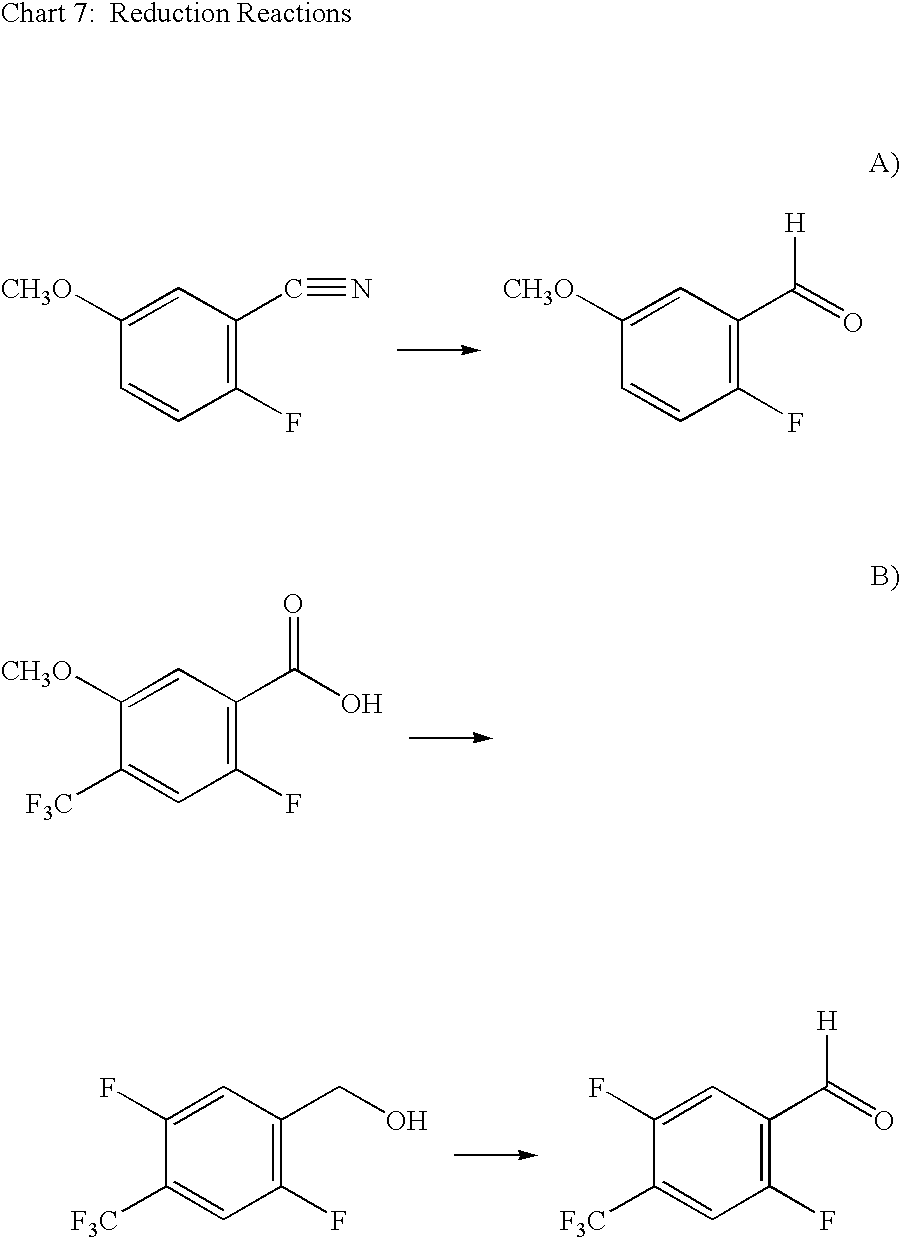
C1(F)=C(C#N)C=C([CH3O])C=C1.C1(F)=C(C(=O)[H])C=C([CH3O])C=C1.C1(F)=C(C(O)=O)C=C([CH3O])C([F3C])=C1.C1(F)=C(CO)C=C(F)C([F3C])=C1.C1(F)=C(C(=O)[H])C=C(F)C([F3C])=C1
